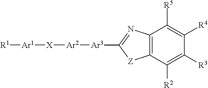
[R1][Ar1][X][Ar2][Ar3]C1=NC2=C([Z]1)C([R2])=C([R3])C([R4])=C2[R5]
